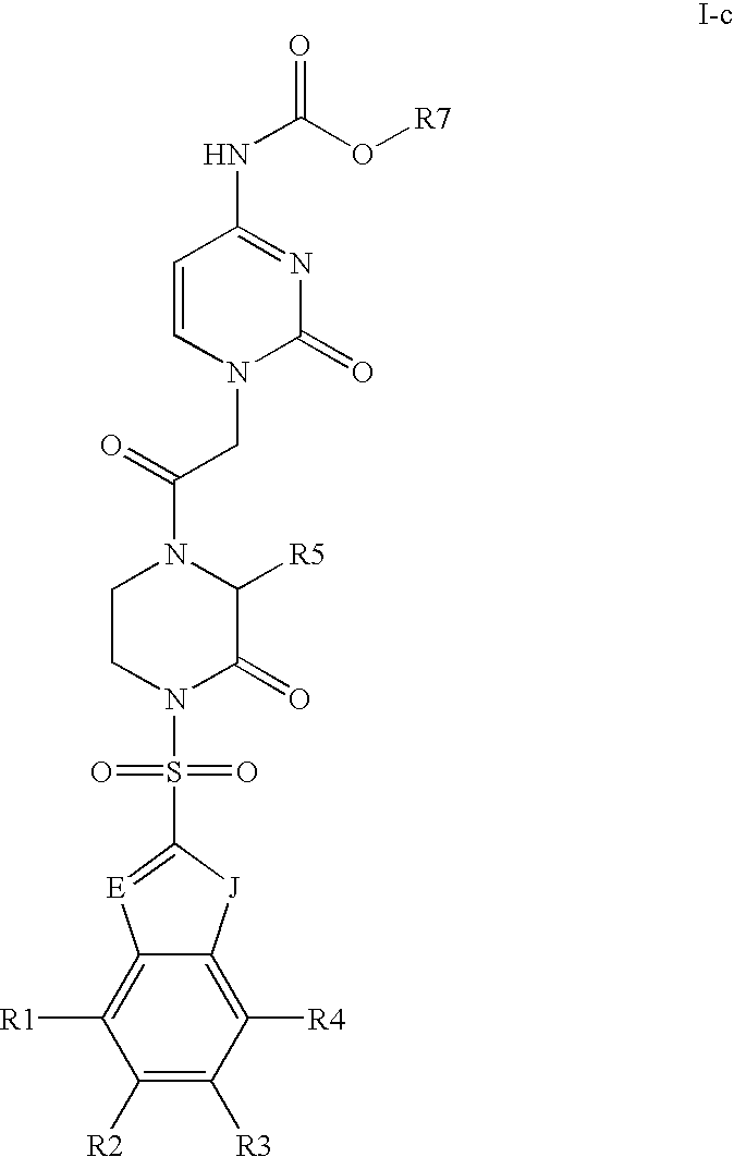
C1([R2])=C([R3])C([R4])=C2C(=C1[R1])[E]=C(S(=O)(=O)N1C(=O)C([R5])N(C(=O)CN3C(=O)N=C(NC(=O)O[R7])C=C3)CC1)[J]2
